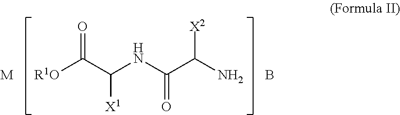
[R1O]C(C(NC(C(N)[X2])=O)[X1])=O.[M].B
